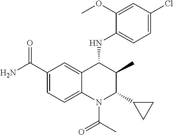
C1(C(N)=O)=CC=C2C(=C1)C(NC1=CC=C(Cl)C=C1OC)C(C)C(C1CC1)N2C(C)=O
